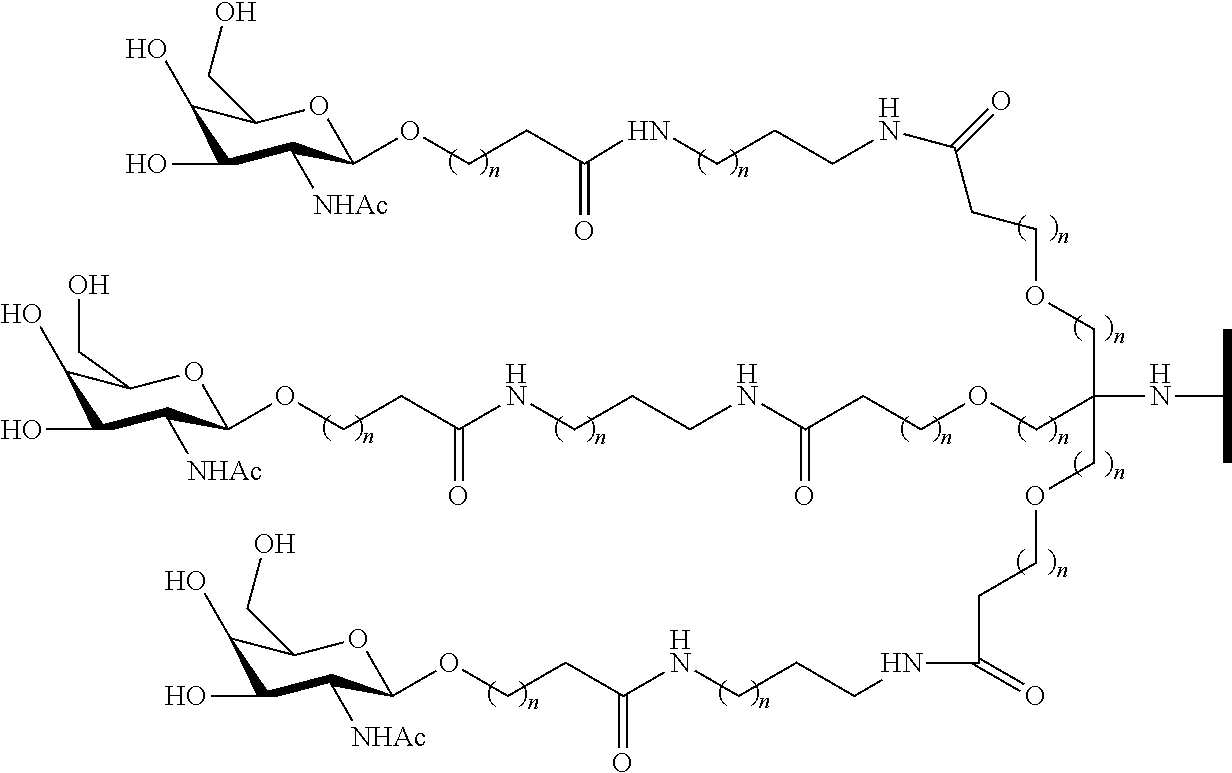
C1(O)C(O)C([NHAc])C(OCCC(=O)NCCCNC(CCOCC(COCCC(=O)NCCCNC(CCOC2C([NHAc])C(O)C(O)C(CO)O2)=O)(NC(C)C)COCCC(=O)NCCCNC(CCOC2C([NHAc])C(O)C(O)C(CO)O2)=O)=O)OC1CO
